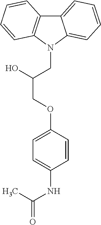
C12=CC=CC=C1N(CC(COC1=CC=C(NC(C)=O)C=C1)O)C1=C2C=CC=C1
